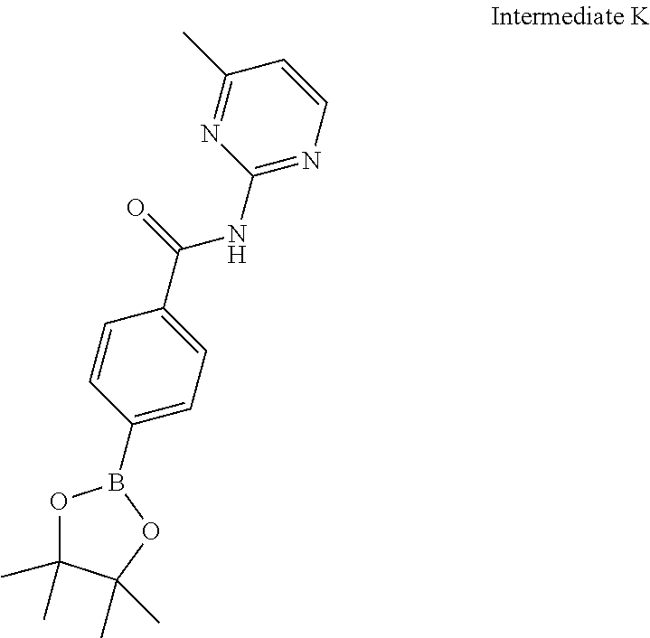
C1=CC(C(NC2=NC=CC(C)=N2)=O)=CC=C1B1OC(C)(C)C(C)(C)O1
